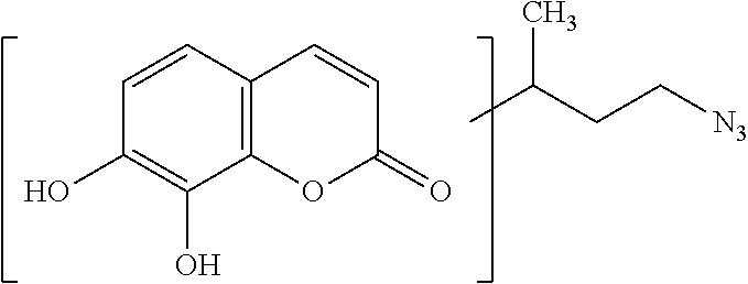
C1=CC2=C(C(O)=C1O)OC(=O)C=C2.CC(CC[N3])C
